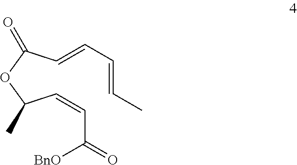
C(C(OC(C=CC=CC)=O)C)=CC(=O)[BnO]
